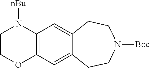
C12=C(C=C3C(=C1)CCN([Boc])CC3)N([nBu])CCO2
